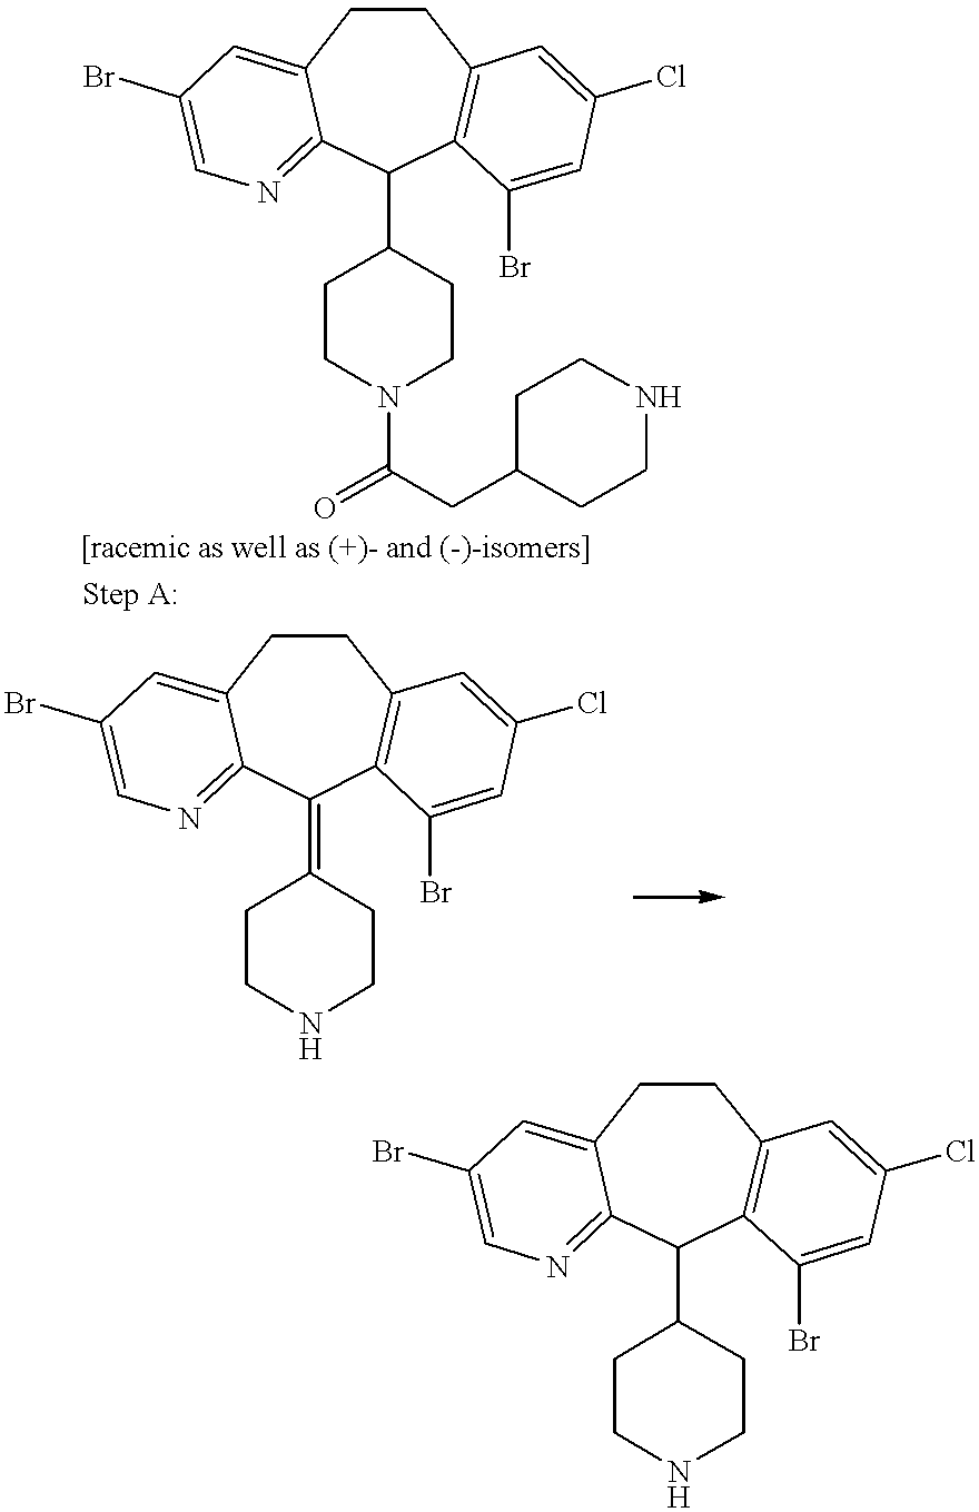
C1CC2=CC(Br)=CN=C2C(C2CCN(C(=O)CC3CCNCC3)CC2)C2=C1C=C(Cl)C=C2Br.C1CC2=CC(Br)=CN=C2C(=C2CCNCC2)C2=C1C=C(Cl)C=C2Br.C1CC2=CC(Br)=CN=C2C(C2CCNCC2)C2=C1C=C(Cl)C=C2Br
